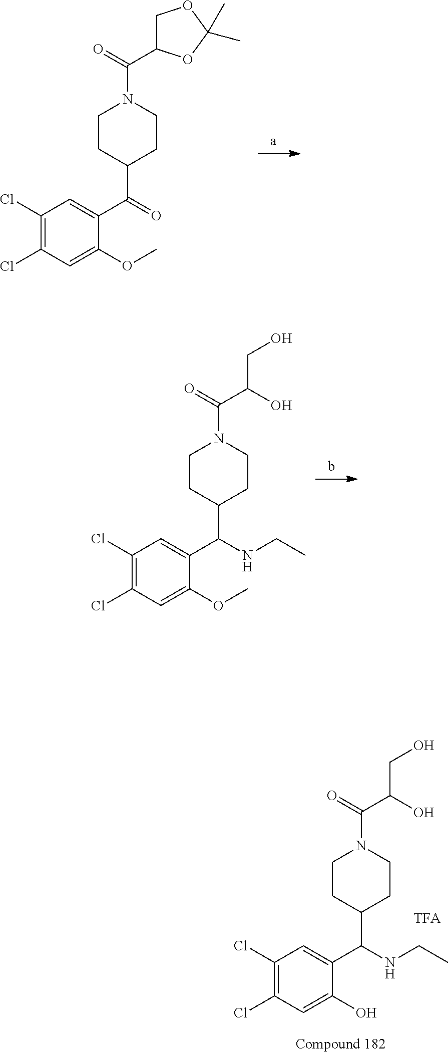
C1(Cl)=C(Cl)C=C(OC)C(C(=O)C2CCN(C(C3COC(C)(C)O3)=O)CC2)=C1.C1(Cl)=C(Cl)C=C(OC)C(C(NCC)C2CCN(C(C(O)CO)=O)CC2)=C1.C1(Cl)=C(Cl)C=C(O)C(C(NCC)C2CCN(C(C(O)CO)=O)CC2)=C1
